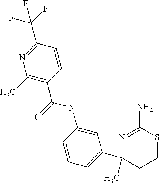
C1(C2=CC=CC(NC(C3=C(C)N=C(C(F)(F)F)C=C3)=O)=C2)(C)CCSC(N)=N1
